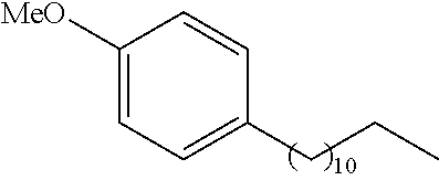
C1(CCC)=CC=C([MeO])C=C1
